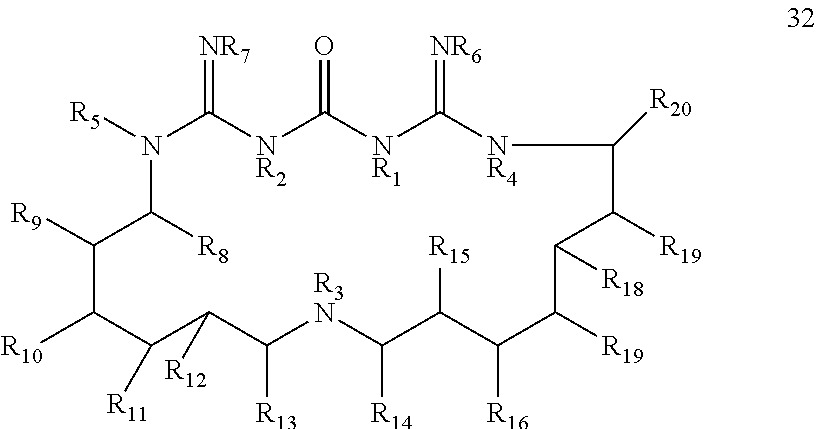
N1([R5])C(=[NR7])[NR2]C(=O)[NR1]C(=[NR6])[NR4]C([R20])C([R19])C([R18])C([R19])C([R16])C([R15])C([R14])[R3N]C([R13])C([R12])C([R11])C([R10])C([R9])C1[R8]
